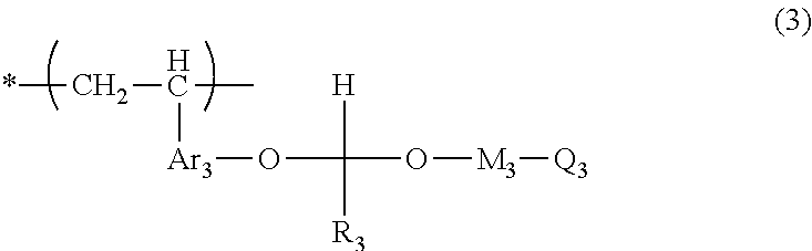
*CC(C)[Ar3]OC([H])([R3])O[M3][Q3]
